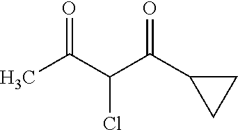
CC(C(C(C1CC1)=O)Cl)=O
